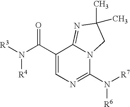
C1(C(N([R3])[R4])=O)=CN=C(N([R7])[R6])N2C1=NC(C)(C)C2
